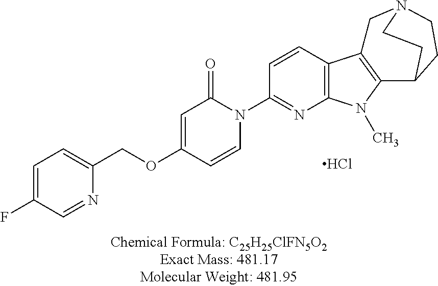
C1=C(F)C=NC(COC2=CC(=O)N(C3=NC4=C(C=C3)C3=C(N4C)C4CCN(C3)CC4)C=C2)=C1.Cl
